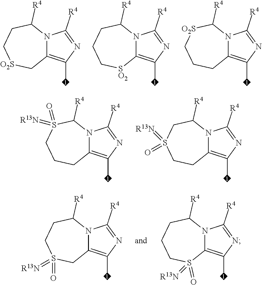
CC1=C2N(C([R4])S(=O)(=[R13N])CCC2)C([R4])=N1.CC1=C2N(C([R4])CS(=O)(=[R13N])CC2)C([R4])=N1.CC1=C2N(C([R4])CCS(=O)(=[R13N])C2)C([R4])=N1.CC1=C2N(C([R4])CCCS2(=O)=[R13N])C([R4])=N1.CC1=C2N(C([R4])CC[O2S]C2)C([R4])=N1.CC1=C2N(C([R4])CCC[SO2]2)C([R4])=N1.CC1=C2N(C([R4])[O2S]CCC2)C([R4])=N1
